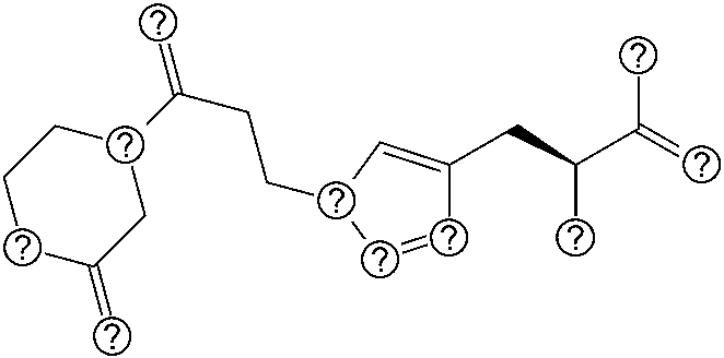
C(C1C=CC(CC(C(=C)C)C)=C1)CC(=C)C1CCCC(=C)C1
